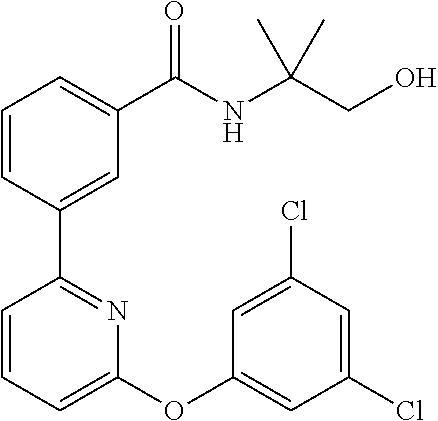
C1=CC(C2=NC(OC3=CC(Cl)=CC(Cl)=C3)=CC=C2)=CC(C(NC(CO)(C)C)=O)=C1
